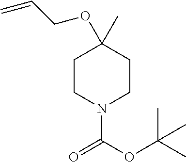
C1CN(C(OC(C)(C)C)=O)CCC1(C)OCC=C
